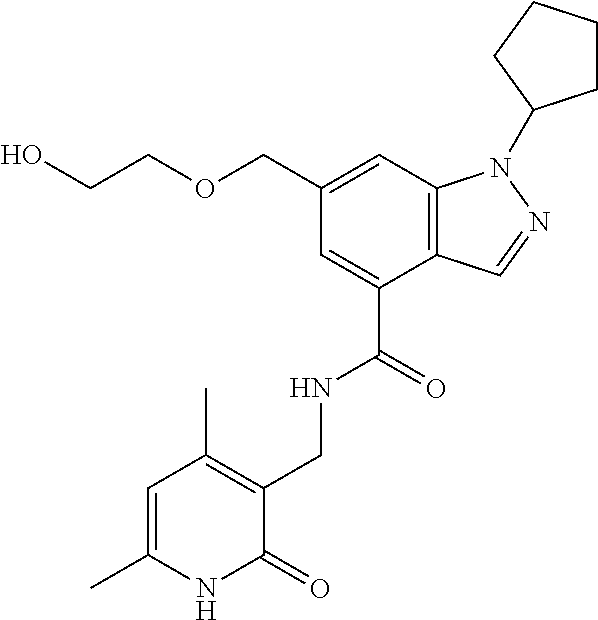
C1(COCCO)=CC2=C(C(C(=O)NCC3=C(C)C=C(C)NC3=O)=C1)C=NN2C1CCCC1
